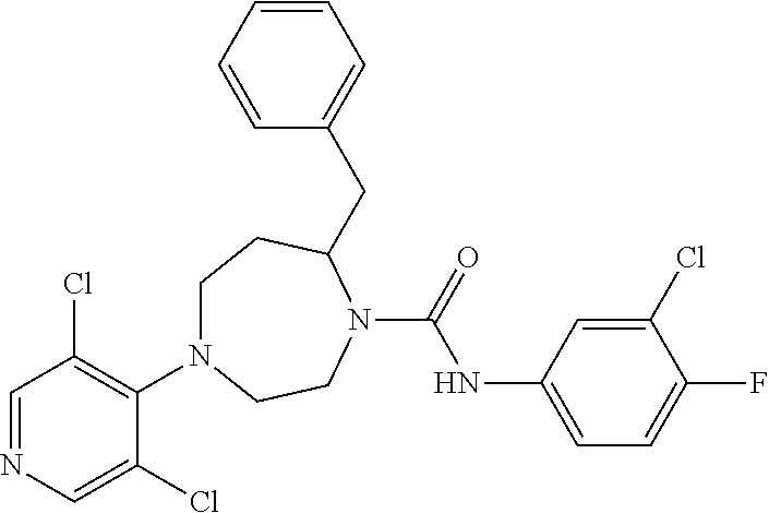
C1=NC=C(Cl)C(N2CCC(CC3=CC=CC=C3)N(C(=O)NC3=CC=C(F)C(Cl)=C3)CC2)=C1Cl
